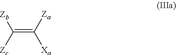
C(=C([Za])[Xa])([Zc])[Zb]
